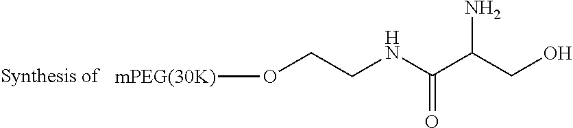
[mPEG(30K)]OCCNC(C(CO)N)=O
